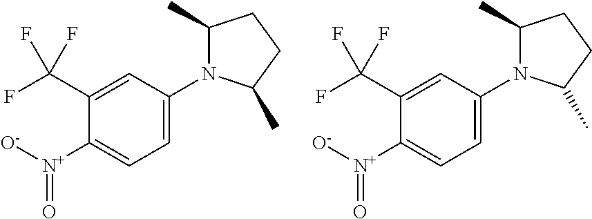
C1([N+]([O-])=O)=CC=C(N2C(C)CCC2C)C=C1C(F)(F)F.C1([N+]([O-])=O)=CC=C(N2C(C)CCC2C)C=C1C(F)(F)F
